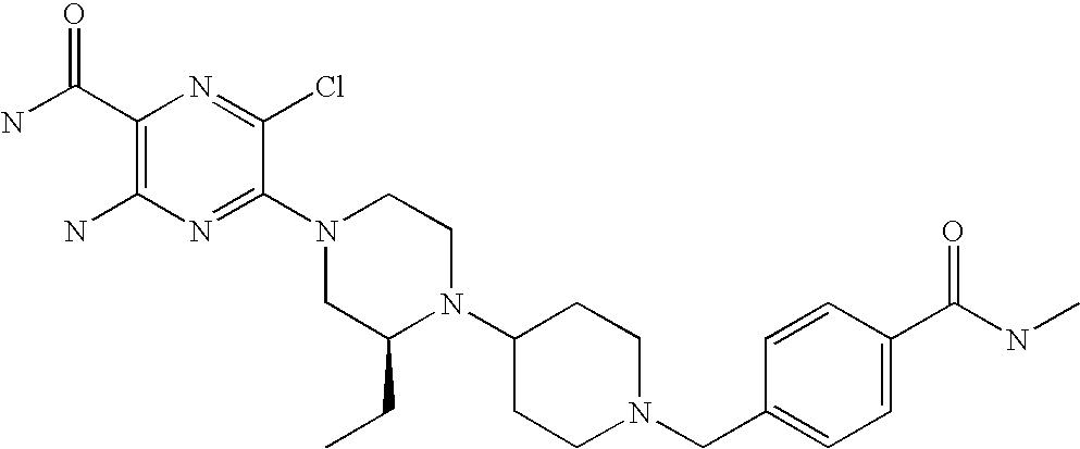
C1(C(N)=O)=C(N)N=C(N2CC(CC)N(C3CCN(CC4=CC=C(C(NC)=O)C=C4)CC3)CC2)C(Cl)=N1
